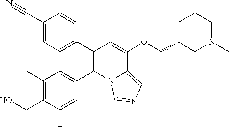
C1(C#N)=CC=C(C2=C(C3=CC(C)=C(CO)C(F)=C3)N3C(=CN=C3)C(OCC3CN(C)CCC3)=C2)C=C1
